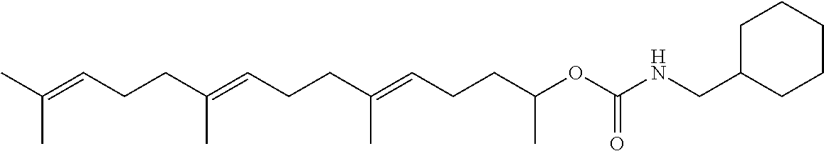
C(C(=CCCC(=CCCC(OC(NCC1CCCCC1)=O)C)C)C)CC=C(C)C
